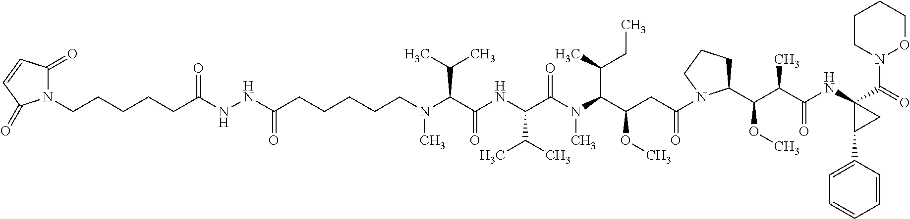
N1(CCCCCC(NNC(CCCCCN(C(C(NC(C(N(C(C(OC)CC(=O)N2CCCC2C(C(C(NC2(C(=O)N3CCCCO3)C(C3=CC=CC=C3)C2)=O)C)OC)C(CC)C)C)=O)C(C)C)=O)C(C)C)C)=O)=O)C(=O)C=CC1=O
